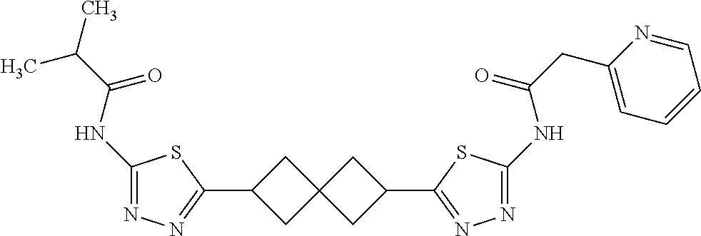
C1(NC(C(C)C)=O)=NN=C(C2CC3(C2)CC(C2=NN=C(NC(CC4=CC=CC=N4)=O)S2)C3)S1
